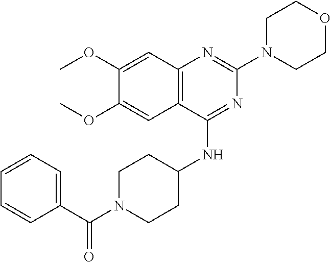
C12=C(C(NC3CCN(C(C4=CC=CC=C4)=O)CC3)=NC(N3CCOCC3)=N1)C=C(OC)C(OC)=C2
